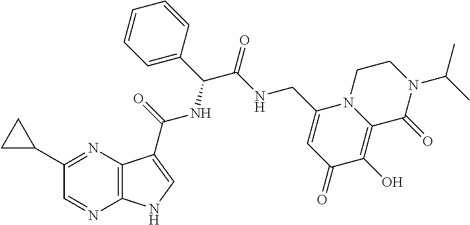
N12C(=C(O)C(=O)C=C1CNC(C(NC(=O)C1=CNC3=C1N=C(C1CC1)C=N3)C1=CC=CC=C1)=O)C(=O)N(C(C)C)CC2
